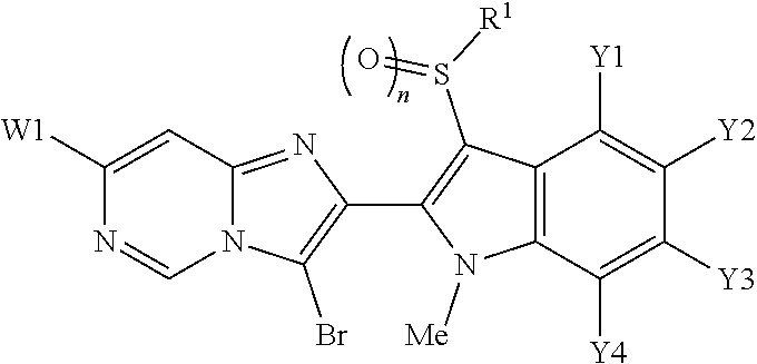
N12C(=NC(C3=C(S([R1])=O)C4=C(N3[Me])C([Y4])=C([Y3])C([Y2])=C4[Y1])=C1Br)C=C([W1])N=C2
